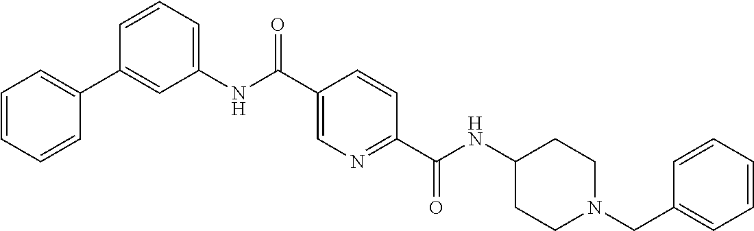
N(C(C1=NC=C(C(NC2=CC=CC(C3=CC=CC=C3)=C2)=O)C=C1)=O)C1CCN(CC2=CC=CC=C2)CC1
